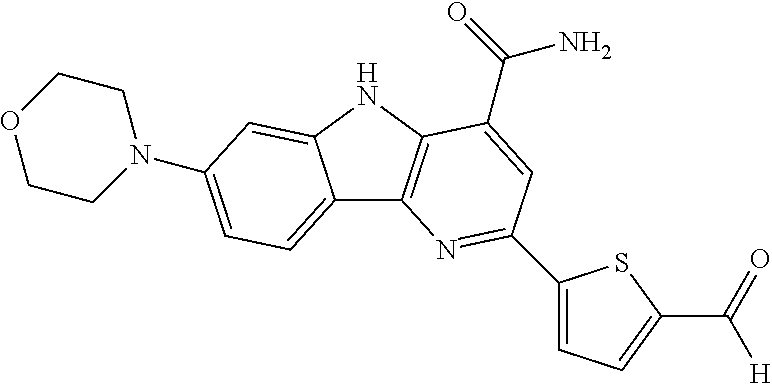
C12=CC=C(N3CCOCC3)C=C1NC1=C2N=C(C2=CC=C(C([H])=O)S2)C=C1C(=O)N
